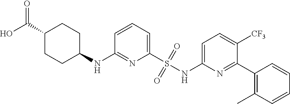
C1(NC2CCC(C(O)=O)CC2)=NC(S(NC2=CC=C([CF3])C(C3=C(C)C=CC=C3)=N2)(=O)=O)=CC=C1
